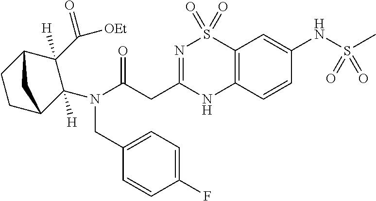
C12=C(C=CC(NS(C)(=O)=O)=C1)NC(CC(N(C1([H])C(C([OEt])=O)([H])C3CCC1C3)CC1=CC=C(F)C=C1)=O)=NS2(=O)=O
